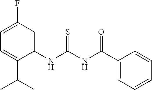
C1(F)=CC=C(C(C)C)C(NC(=S)NC(=O)C2=CC=CC=C2)=C1
